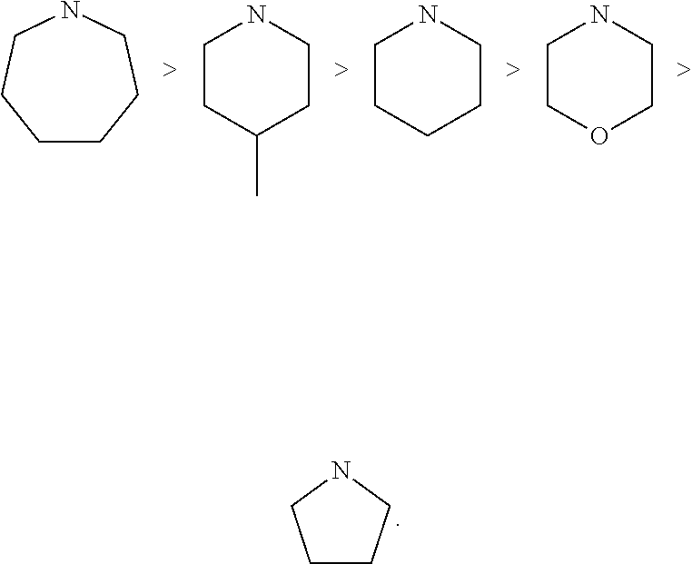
C1CCNC1.C1CCCNCC1.C1CC(C)CCN1.C1CCCCN1.C1COCCN1
